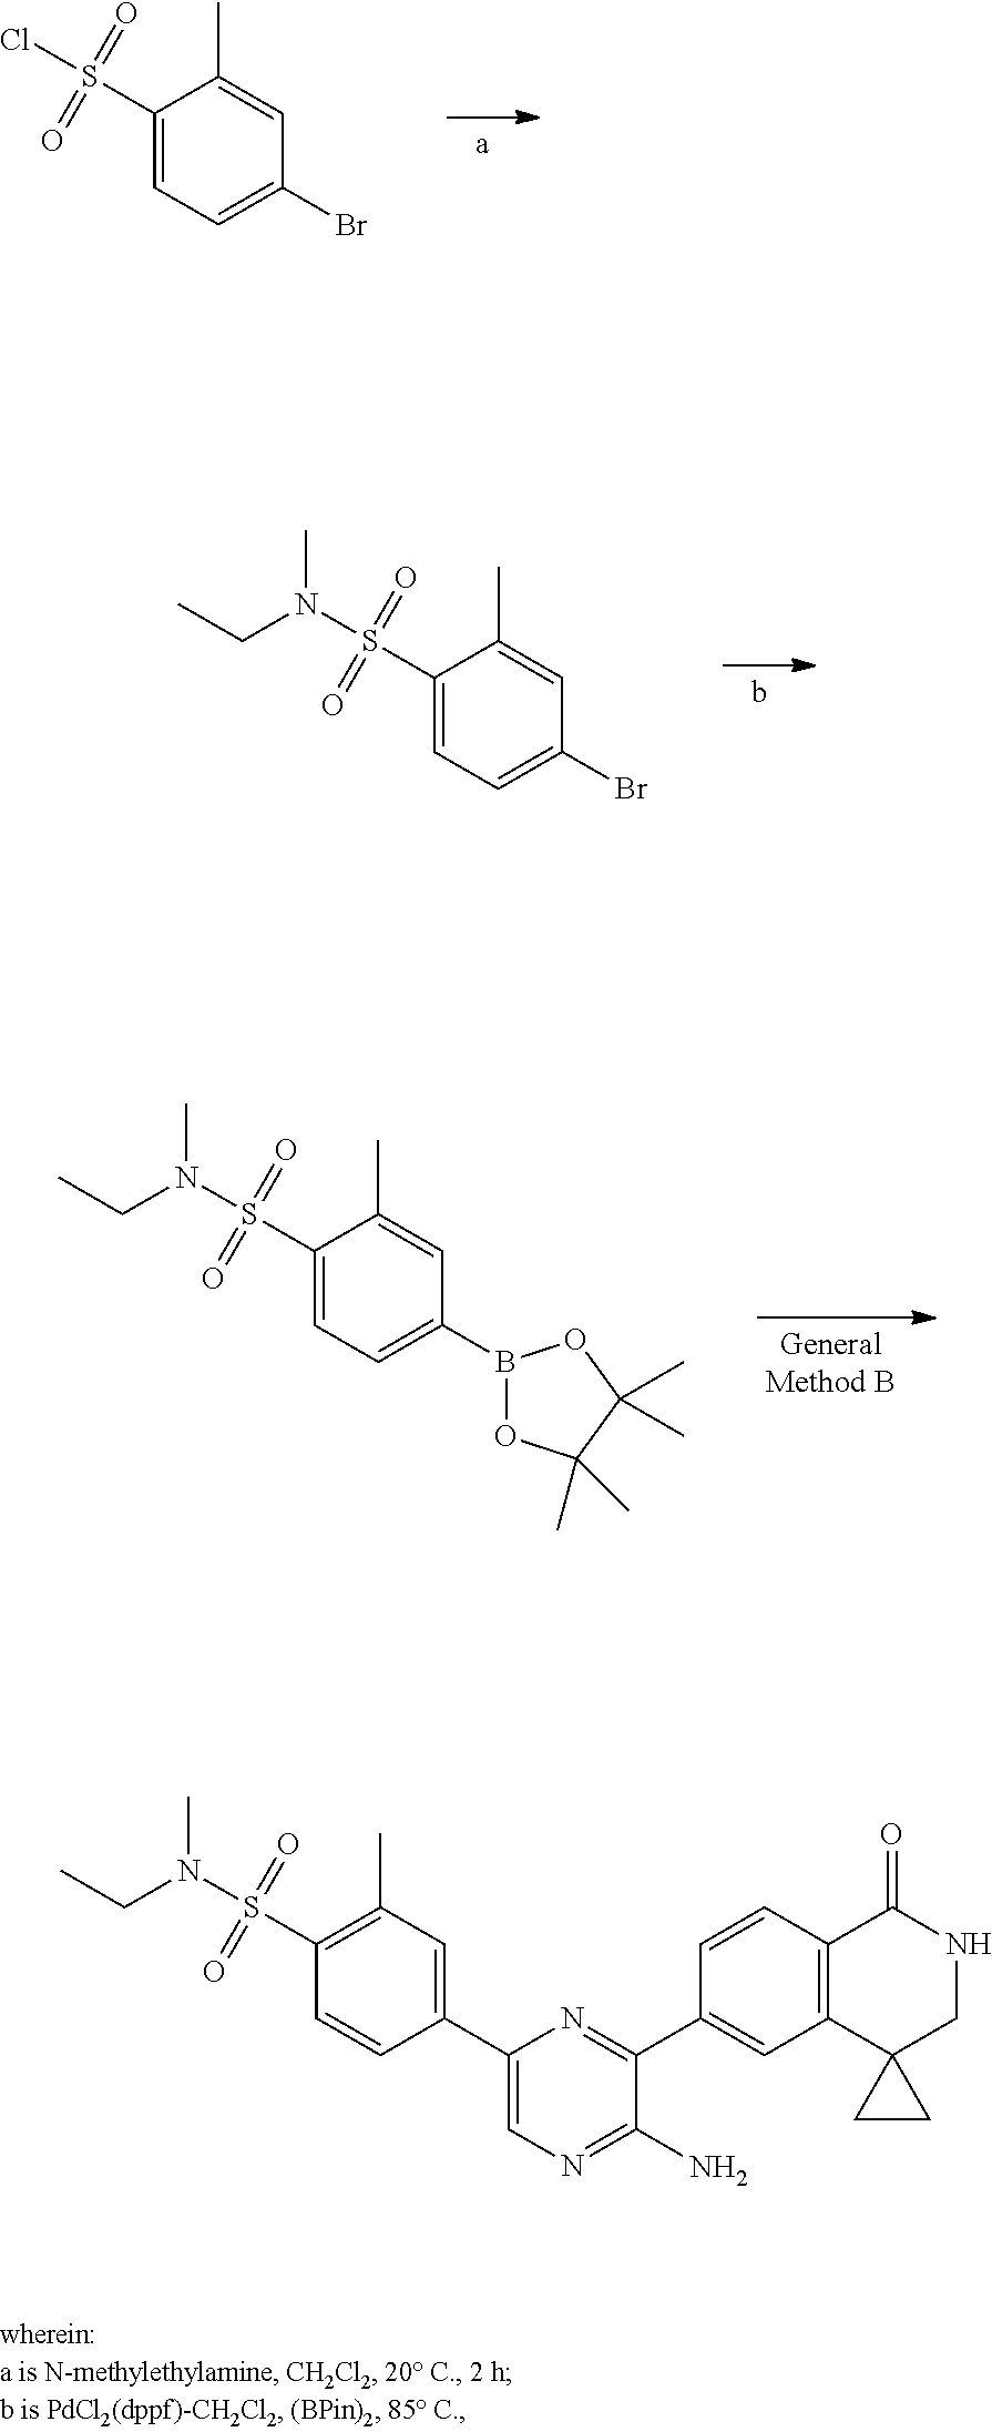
C1(Br)=CC=C(S(Cl)(=O)=O)C(C)=C1.C1(Br)=CC=C(S(N(CC)C)(=O)=O)C(C)=C1.C1(B2OC(C)(C)C(C)(C)O2)=CC=C(S(N(CC)C)(=O)=O)C(C)=C1.C1(C2=NC(C3=CC(C)=C(S(N(CC)C)(=O)=O)C=C3)=CN=C2N)=CC2=C(C=C1)C(=O)NCC21CC1
